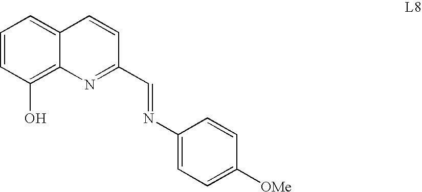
C1=CC(O)=C2C(=C1)C=CC(C=NC1=CC=C([OMe])C=C1)=N2
